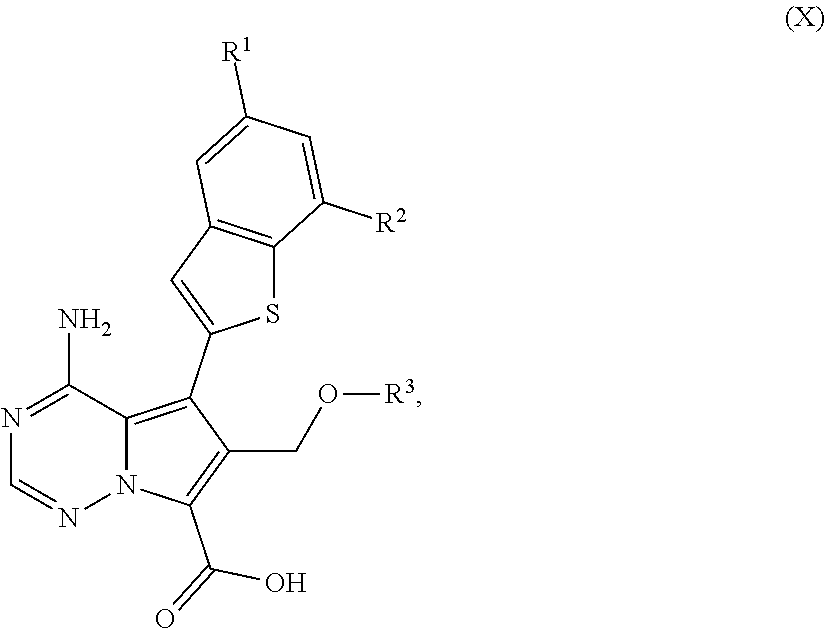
N1=C(N)C2=C(C3=CC4=C(S3)C([R2])=CC([R1])=C4)C(CO[R3])=C(C(O)=O)N2N=C1
